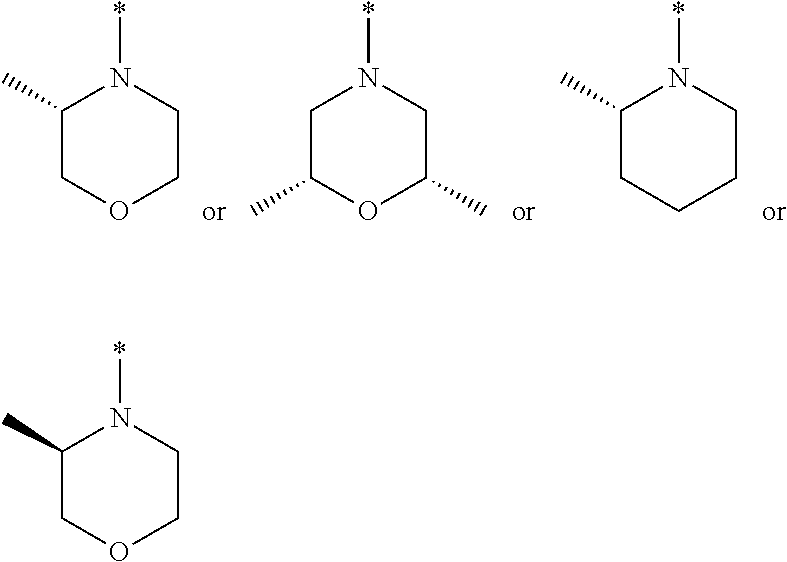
C1(C)COCCN1*.C1C(C)OC(C)CN1*.C1(C)CCCCN1*.C1(C)COCCN1*
